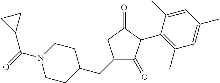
C1(CC2CCN(C(=O)C3CC3)CC2)C(=O)C(C2=C(C)C=C(C)C=C2C)C(=O)C1
